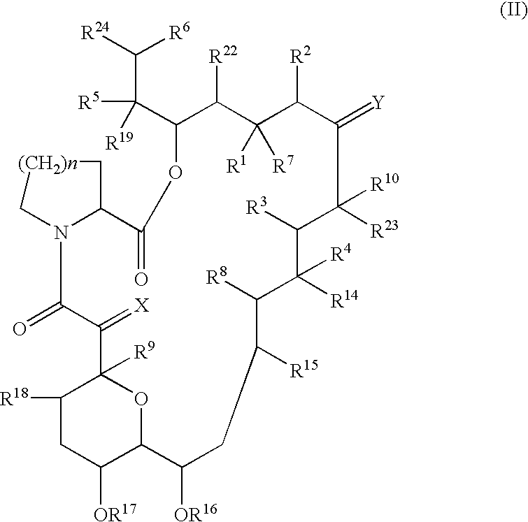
C(C(C1C([R22])C([R1])([R7])C([R2])C(=[Y])C([R10])([R23])C([R3])C([R4])([R14])C([R8])C([R15])CC([OR16])C2C([OR17])CC([R18])C([R9])(C(=[X])C(=O)N3C(C(=O)O1)C[(CH2)n]C3)O2)([R5])[R19])([R6])[R24]
